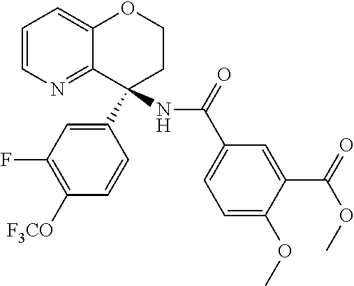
C1=CN=C2C(=C1)OCCC2(NC(=O)C1=CC=C(OC)C(C(=O)OC)=C1)C1=CC(F)=C([F3CO])C=C1
